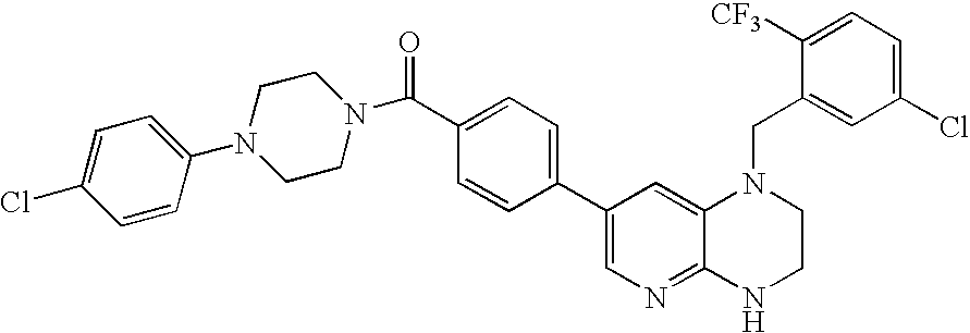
C1=CC(C2=CN=C3C(=C2)N(CC2=CC(Cl)=CC=C2[CF3])CCN3)=CC=C1C(N1CCN(C2=CC=C(Cl)C=C2)CC1)=O
